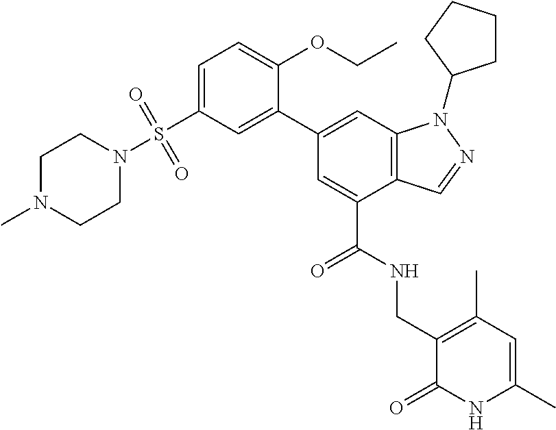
C1=C(S(=O)(=O)N2CCN(C)CC2)C=C(C2=CC3=C(C(C(=O)NCC4=C(C)C=C(C)NC4=O)=C2)C=NN3C2CCCC2)C(OCC)=C1
